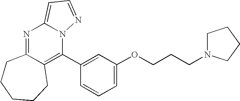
N1=C2C(=C(C3=CC(OCCCN4CCCC4)=CC=C3)N3C1=CC=N3)CCCCC2
